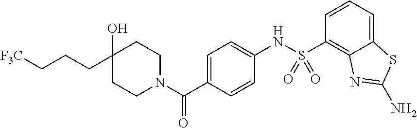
C1(O)(CCC[F3C])CCN(C(C2=CC=C(NS(C3=C4C(=CC=C3)SC(N)=N4)(=O)=O)C=C2)=O)CC1
